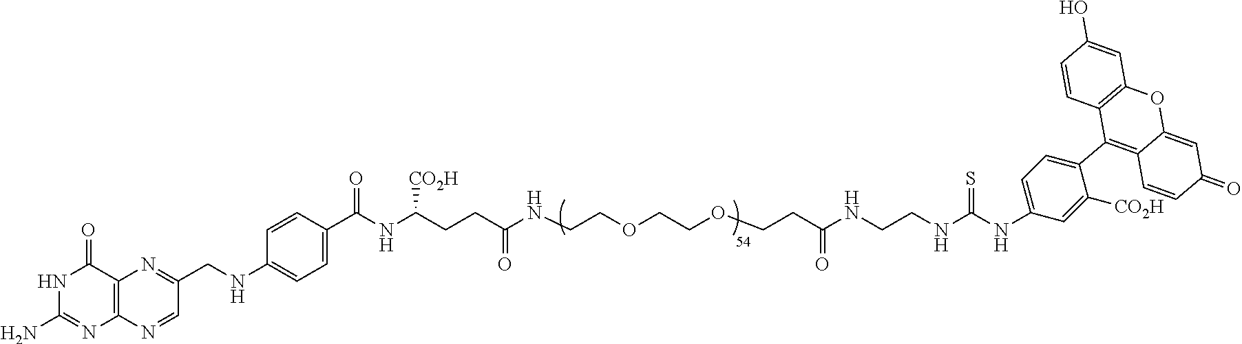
C(COCCNC(CCC(NC(C1=CC=C(NCC2=NC3=C(N=C(N)NC3=O)N=C2)C=C1)=O)[CO2H])=O)OCCC(NCCNC(NC1=CC=C(C2=C3C(=CC(=O)C=C3)OC3=C2C=CC(O)=C3)C([CO2H])=C1)=S)=O
